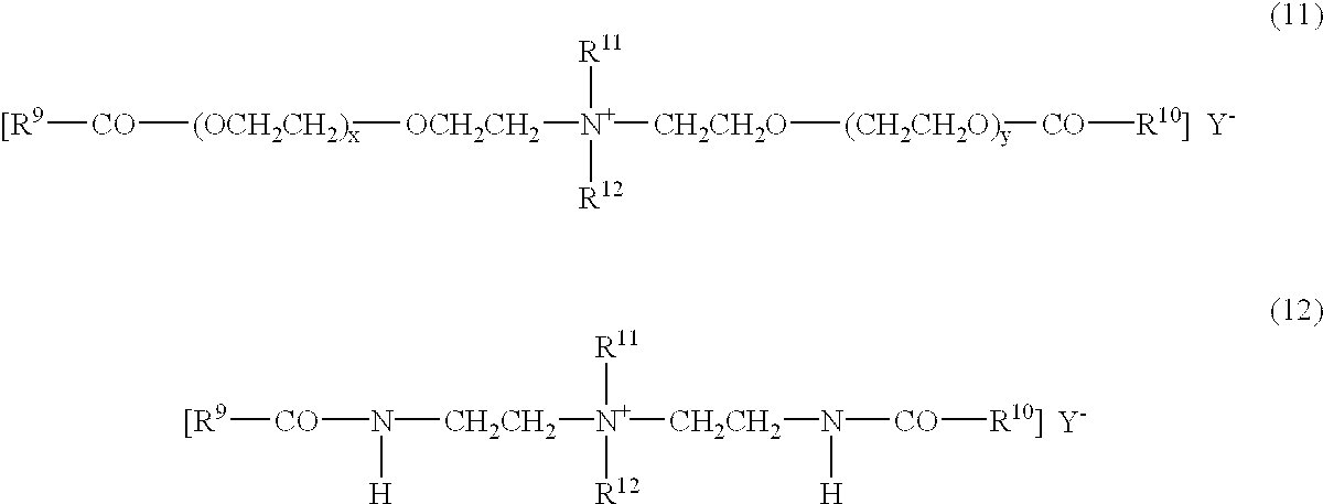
[[R9][CO][(OCH2CH2)x][OCH2CH2][N+]([CH2CH2O][(CH2CH2O)y][CO][R10]])([R11])[R12].[Y].[[R9][CO]N([CH2CH2][N+]([CH2CH2]N([CO][R10]])[H])([R11])[R12])[H].[Y]
